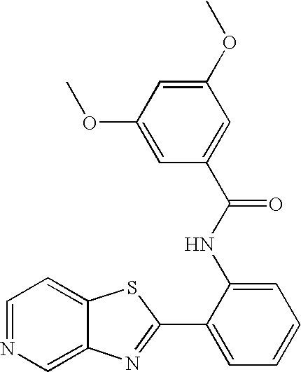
C12=CN=CC=C1SC(C1=CC=CC=C1NC(=O)C1=CC(OC)=CC(OC)=C1)=N2
